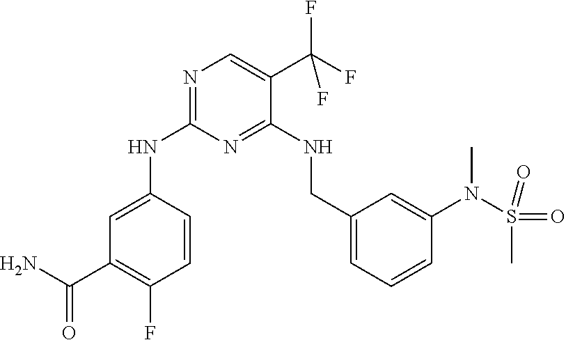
C1=C(NC2=NC=C(C(F)(F)F)C(NCC3=CC=CC(N(S(C)(=O)=O)C)=C3)=N2)C=CC(F)=C1C(=O)N
